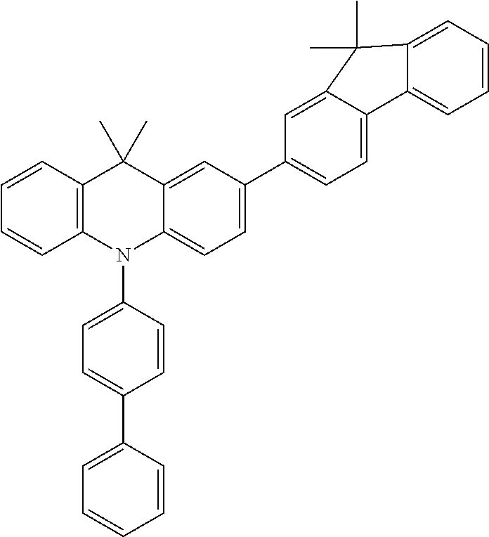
C1=CC2=C(C=C1)N(C1=CC=C(C3=CC=CC=C3)C=C1)C1=CC=C(C3=CC=C4C(=C3)C(C)(C)C3=CC=CC=C43)C=C1C2(C)C
